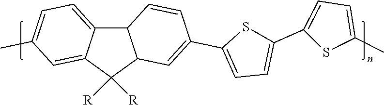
C1([R])([R])C2C(C3=CC=C(C)C=C13)C=CC(C1=CC=C(C3=CC=C(C)S3)S1)=C2
